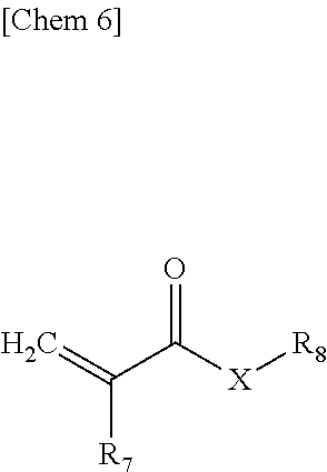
C=C(C([X][R8])=O)[R7]
